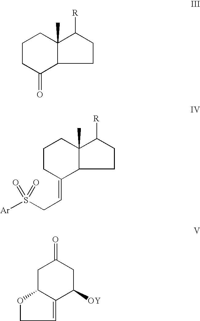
C1CC(=O)C2C(C)(C1)C([R])CC2.C1CC(=CCS([Ar])(=O)=O)C2C(C)(C1)C([R])CC2.C1C2C(=CCO2)C([OY])CC1=O
